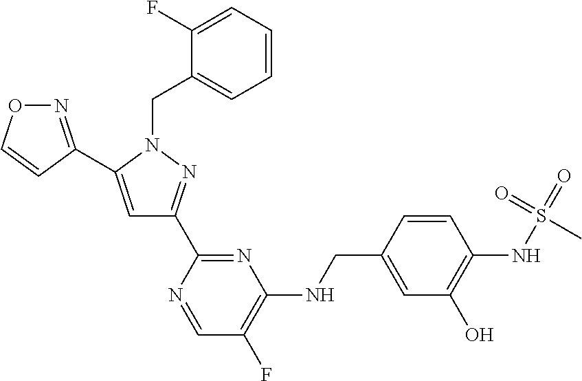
N1=C(C2=CC(C3=NC(NCC4=CC(O)=C(NS(=O)(=O)C)C=C4)=C(F)C=N3)=NN2CC2=CC=CC=C2F)C=CO1
